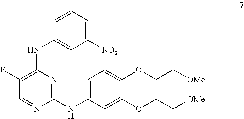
C1=C(NC2=NC(NC3=CC([NO2])=CC=C3)=C(F)C=N2)C=C(OCC[OMe])C(OCC[OMe])=C1
